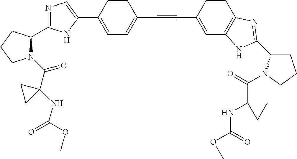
C1=C(C2=CN=C(C3N(C(C4(NC(=O)OC)CC4)=O)CCC3)N2)C=CC(C#CC2=CC3=C(C=C2)N=C(C2CCCN2C(=O)C2(NC(=O)OC)CC2)N3)=C1
